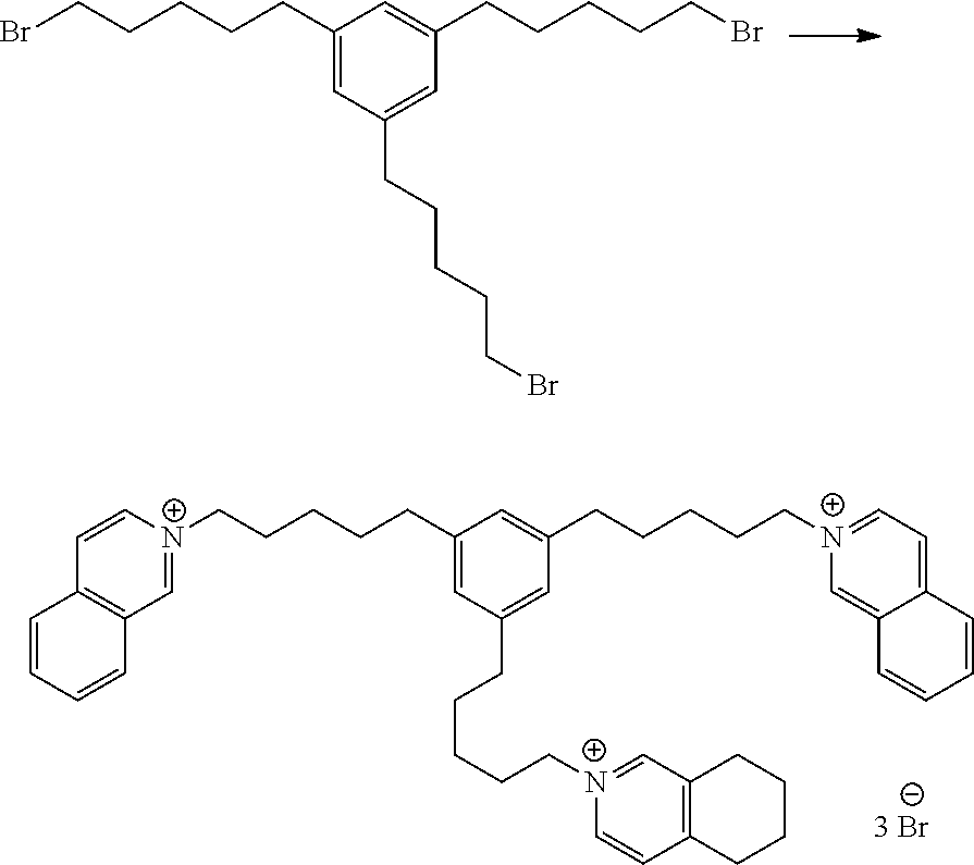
BrCCCCCC1=CC(CCCCCBr)=CC(CCCCCBr)=C1.[N+]1(CCCCCC2=CC(CCCCC[N+]3=CC4=C(C=C3)CCCC4)=CC(CCCCC[N+]3=CC=C4C(=C3)C=CC=C4)=C2)=CC2=C(C=C1)C=CC=C2
